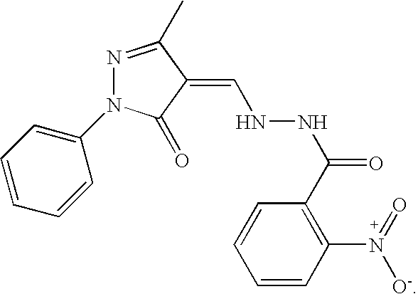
C1=CC=CC(N2N=C(C)C(=CNNC(C3=C(N(=O)[O-])C=CC=C3)=O)C2=O)=C1
